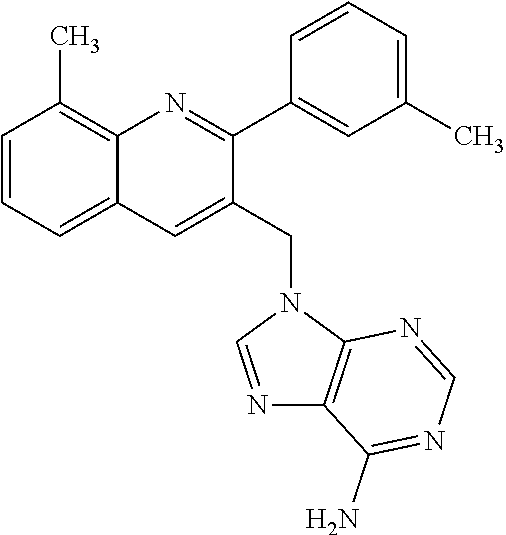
C1=CC=C2C(=C1C)N=C(C1=CC(C)=CC=C1)C(CN1C=NC3=C1N=CN=C3N)=C2
